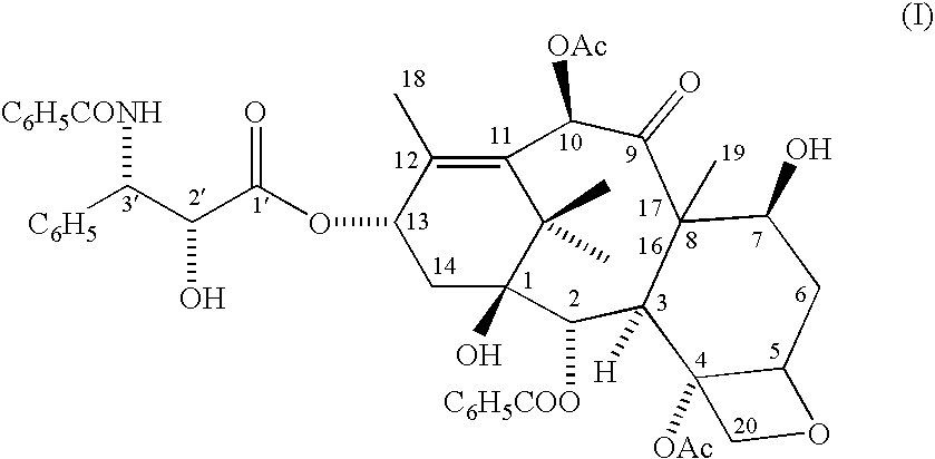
C12([OAc])C(CC(O)C3(C)C1([H])C([C6H5COO])C1(O)CC(OC(C(C([C6H5])[C6H5CONH])O)=O)C(C)=C(C([OAc])C3=O)C1(C)C)OC2
